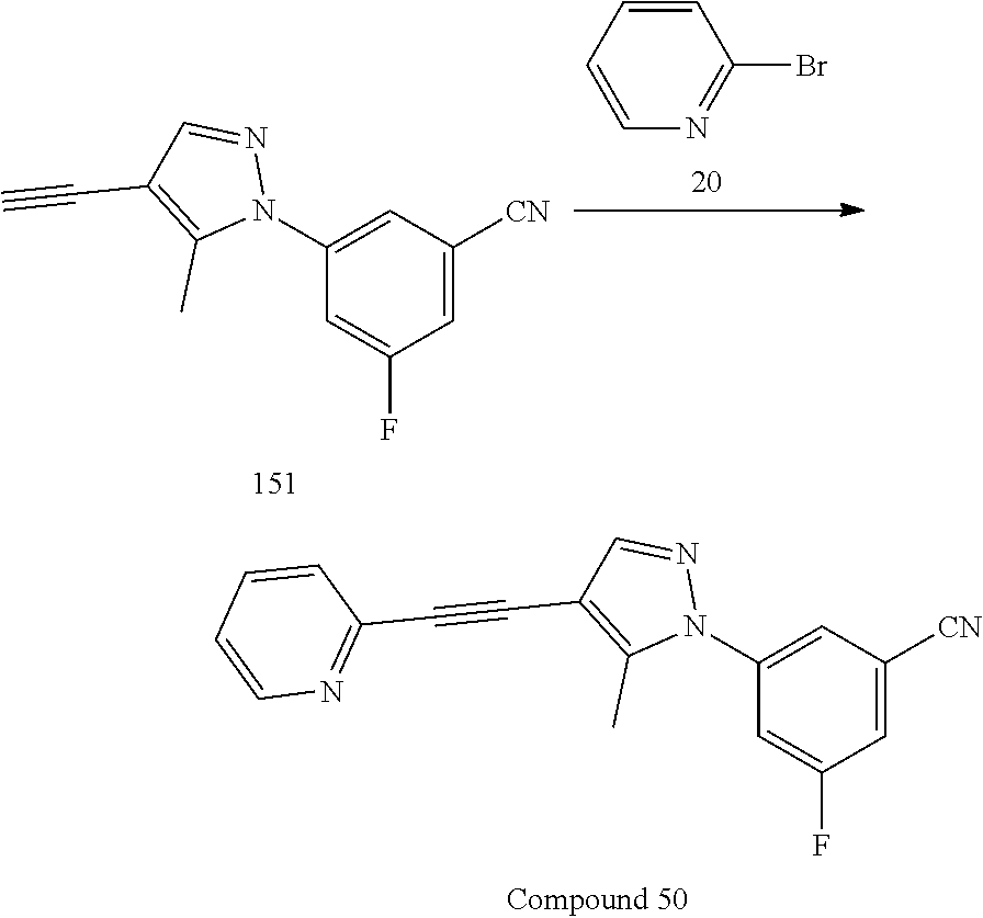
C1=CC=CN=C1Br.C1(N2N=CC(C#C)=C2C)=CC([CN])=CC(F)=C1.C1(N2N=CC(C#CC3=NC=CC=C3)=C2C)=CC([CN])=CC(F)=C1
